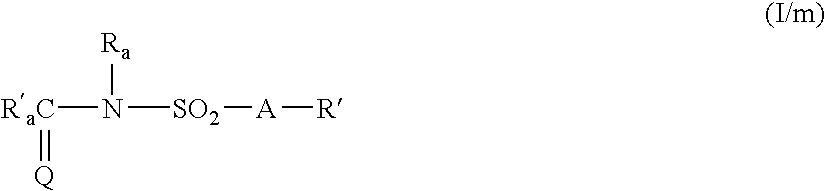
[RaC](N([SO2][A][R])[Ra])=[Q]
